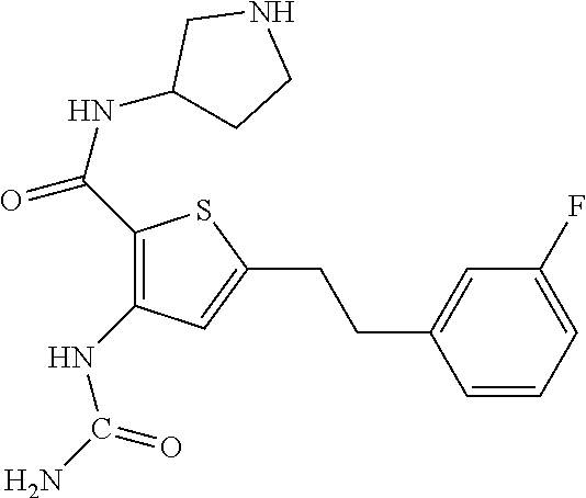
C1=C(CCC2=CC(NC(N)=O)=C(C(=O)NC3CCNC3)S2)C=CC=C1F
